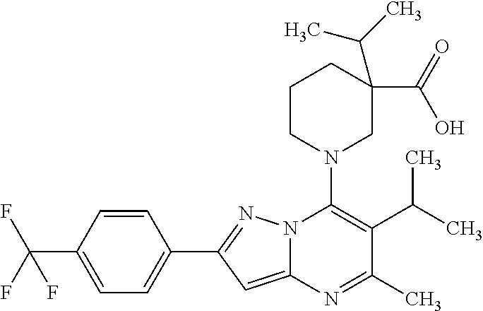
C1=CC(C(F)(F)F)=CC=C1C1=NN2C(=C1)N=C(C)C(C(C)C)=C2N1CC(C(=O)O)(C(C)C)CCC1
